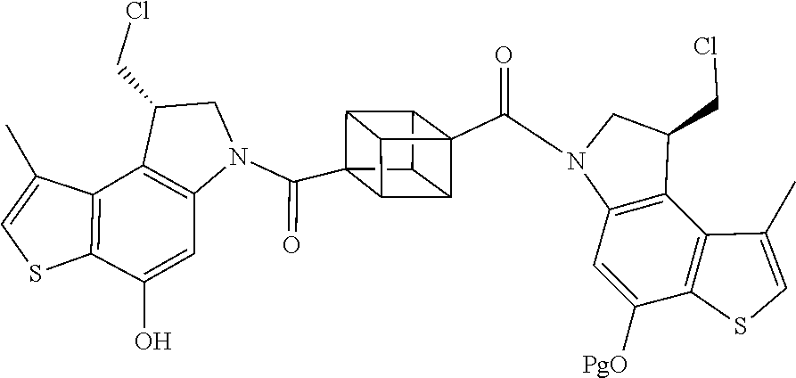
C12=C(C(CCl)CN1C(C13C4C5C6(C(N7CC(CCl)C8=C7C=C(O)C7=C8C(C)=CS7)=O)C(C1C64)C53)=O)C1=C(SC=C1C)C([PgO])=C2
